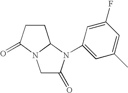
C1C(=O)N(C2=CC(C)=CC(F)=C2)C2N1C(=O)CC2
